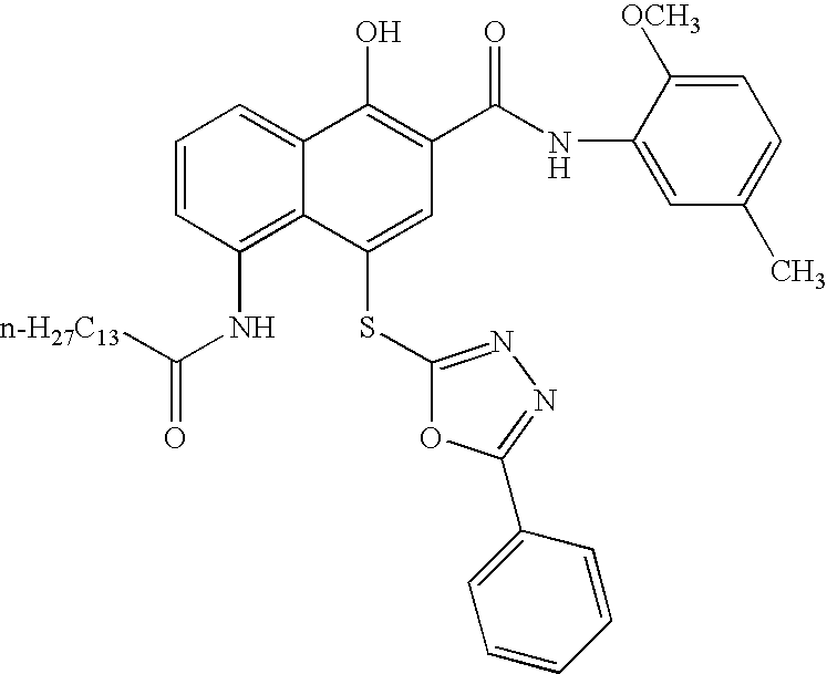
C1=CC(NC(=O)[n-H27C13])=C2C(=C1)C(O)=C(C(NC1=CC(C)=CC=C1[OCH3])=O)C=C2SC1=NN=C(C2=CC=CC=C2)O1
